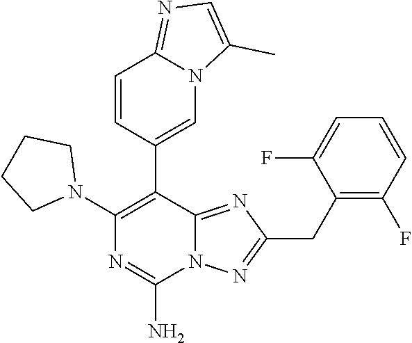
N1=C(N)N2C(=NC(CC3=C(F)C=CC=C3F)=N2)C(C2=CN3C(=NC=C3C)C=C2)=C1N1CCCC1
